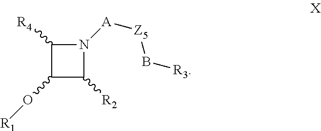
C1([R4])C(O[R1])C([R2])N1[A][Z5]B[R3]
